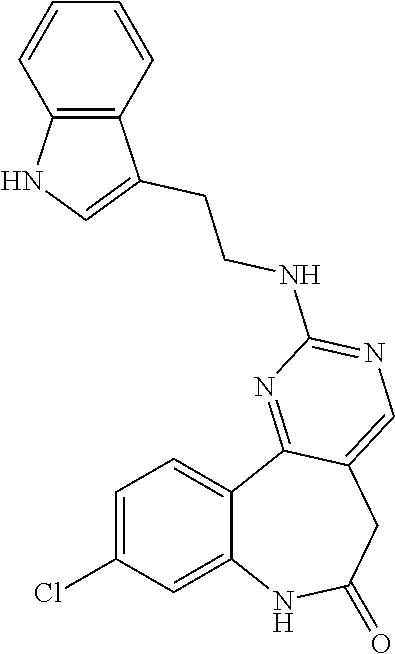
C12=CC(Cl)=CC=C1C1=NC(NCCC3=CNC4=C3C=CC=C4)=NC=C1CC(=O)N2
